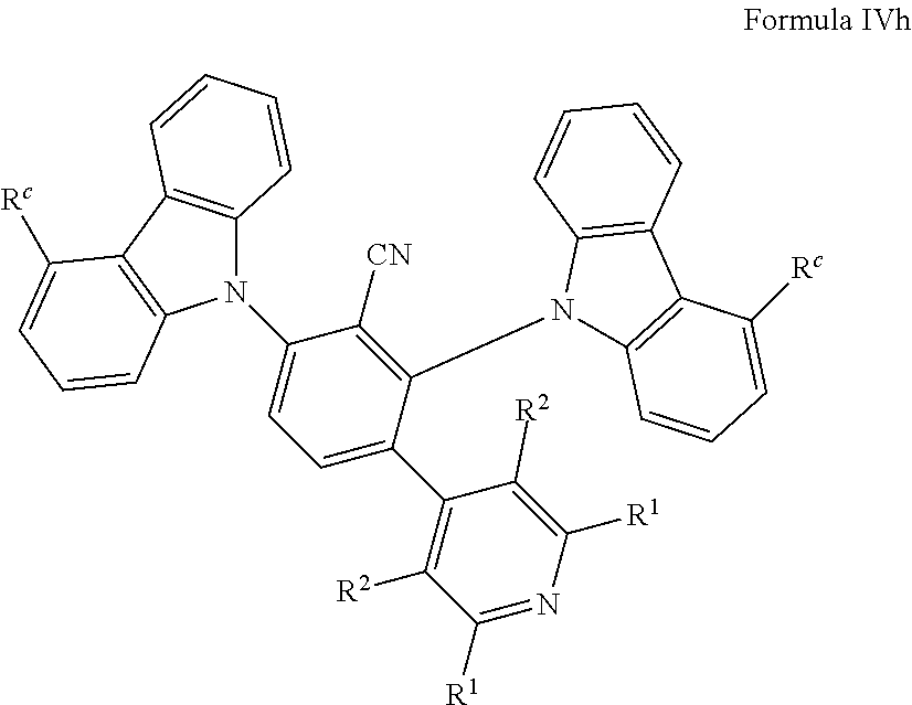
C12=C(C3=C(C=CC=C3[Rc])N1C1=CC=C(C3=C([R2])C([R1])=NC([R1])=C3[R2])C(N3C4=C(C5=C3C=CC=C5)C([Rc])=CC=C4)=C1[CN])C=CC=C2
